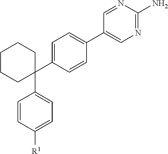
C1(C2=CC=C(C3=CN=C(N)N=C3)C=C2)(C2=CC=C([R1])C=C2)CCCCC1
